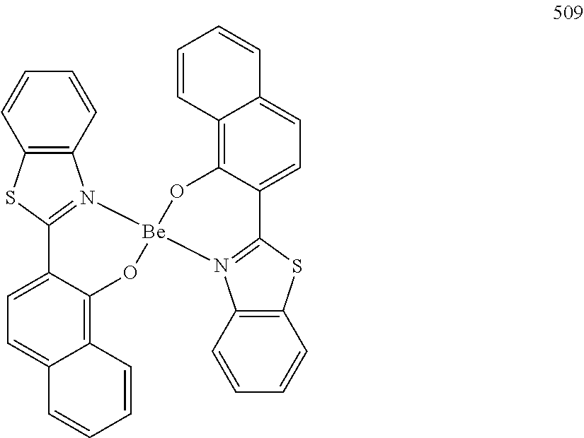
C12=C(C=CC=C1)N1=C(S2)C2=CC=C3C(=C2O[Be]12N1=C(C4=CC=C5C(=C4O2)C=CC=C5)SC2=C1C=CC=C2)C=CC=C3
